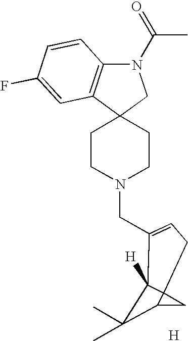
C1CN(CC2=CCC34CC3C(C)(C)C42[H])CCC12CN(C(=O)C)C1=C2C=C(F)C=C1.[H]
